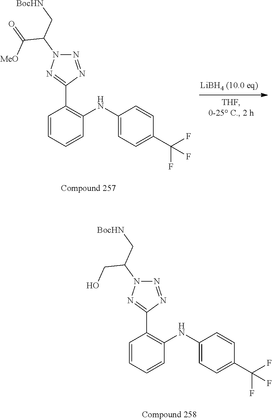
C1=CC(C2=NN(C(CO)C[BocHN])N=N2)=C(NC2=CC=C(C(F)(F)F)C=C2)C=C1.C1=CC(C2=NN(C(C([MeO])=O)C[BocHN])N=N2)=C(NC2=CC=C(C(F)(F)F)C=C2)C=C1
